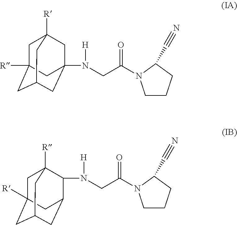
C1CCC(C#N)N1C(CN(C1C2([R])CC3([R])CC(CC1C3)C2)[H])=O.C1CCC(C#N)N1C(CN(C12CC3([R])CC([R])(CC(C1)C3)C2)[H])=O
